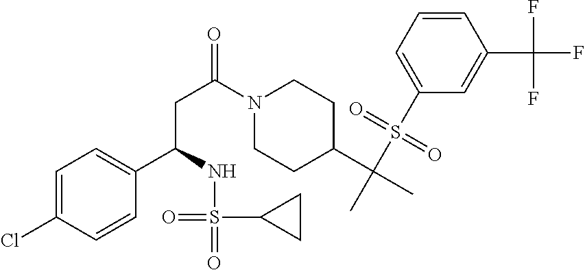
N1(C(=O)CC(C2=CC=C(Cl)C=C2)NS(=O)(C2CC2)=O)CCC(C(C)(S(C2=CC=CC(C(F)(F)F)=C2)(=O)=O)C)CC1
